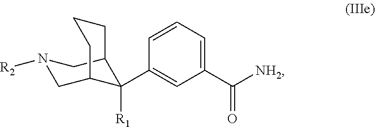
C1(C2([R1])C3CN([R2])CC2CCC3)=CC(C([NH2])=O)=CC=C1
